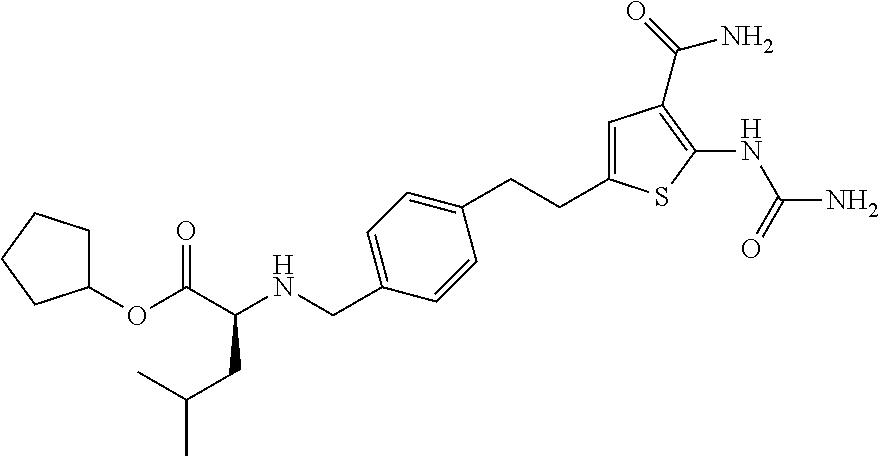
C1=C(CCC2=CC=C(CNC(C(OC3CCCC3)=O)CC(C)C)C=C2)SC(NC(=O)N)=C1C(N)=O
